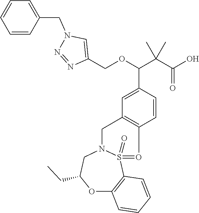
C1=C(C(OCC2=CN(CC3=CC=CC=C3)N=N2)C(C(=O)O)(C)C)C=CC2=C1CN1S(=O)(=O2)C2=C(OC(CC)C1)C=CC=C2
